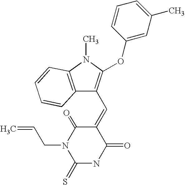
C12=C(N(C)C(OC3=CC(C)=CC=C3)=C1C=C1C(=O)N(CC=C)C(=S)NC1=O)C=CC=C2
